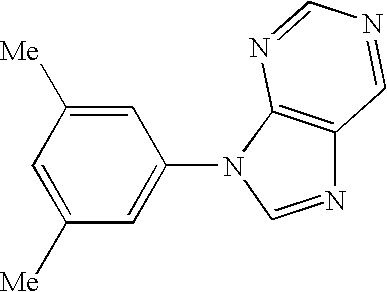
C1=C([Me])C=C(N2C=NC3=C2N=CN=C3)C=C1[Me]
